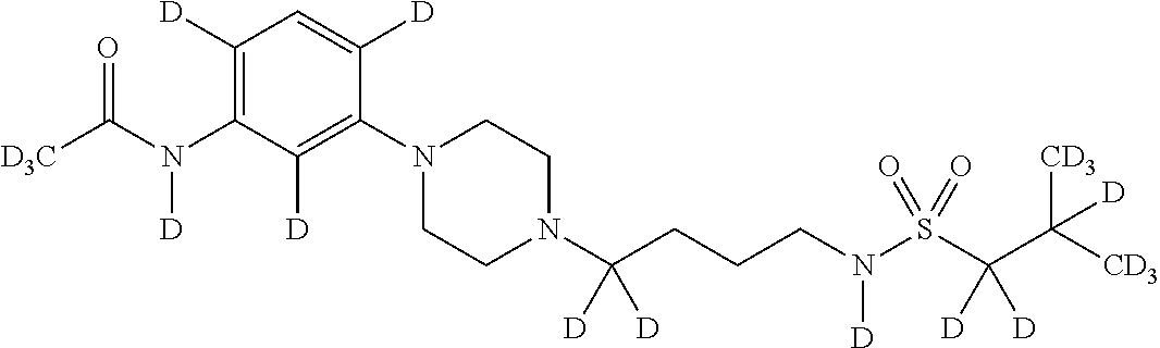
C1([D])=C(N(C([D3C])=O)[D])C([D])=C(N2CCN(C(CCCN(S(C(C([CD3])([CD3])[D])([D])[D])(=O)=O)[D])([D])[D])CC2)C([D])=C1
